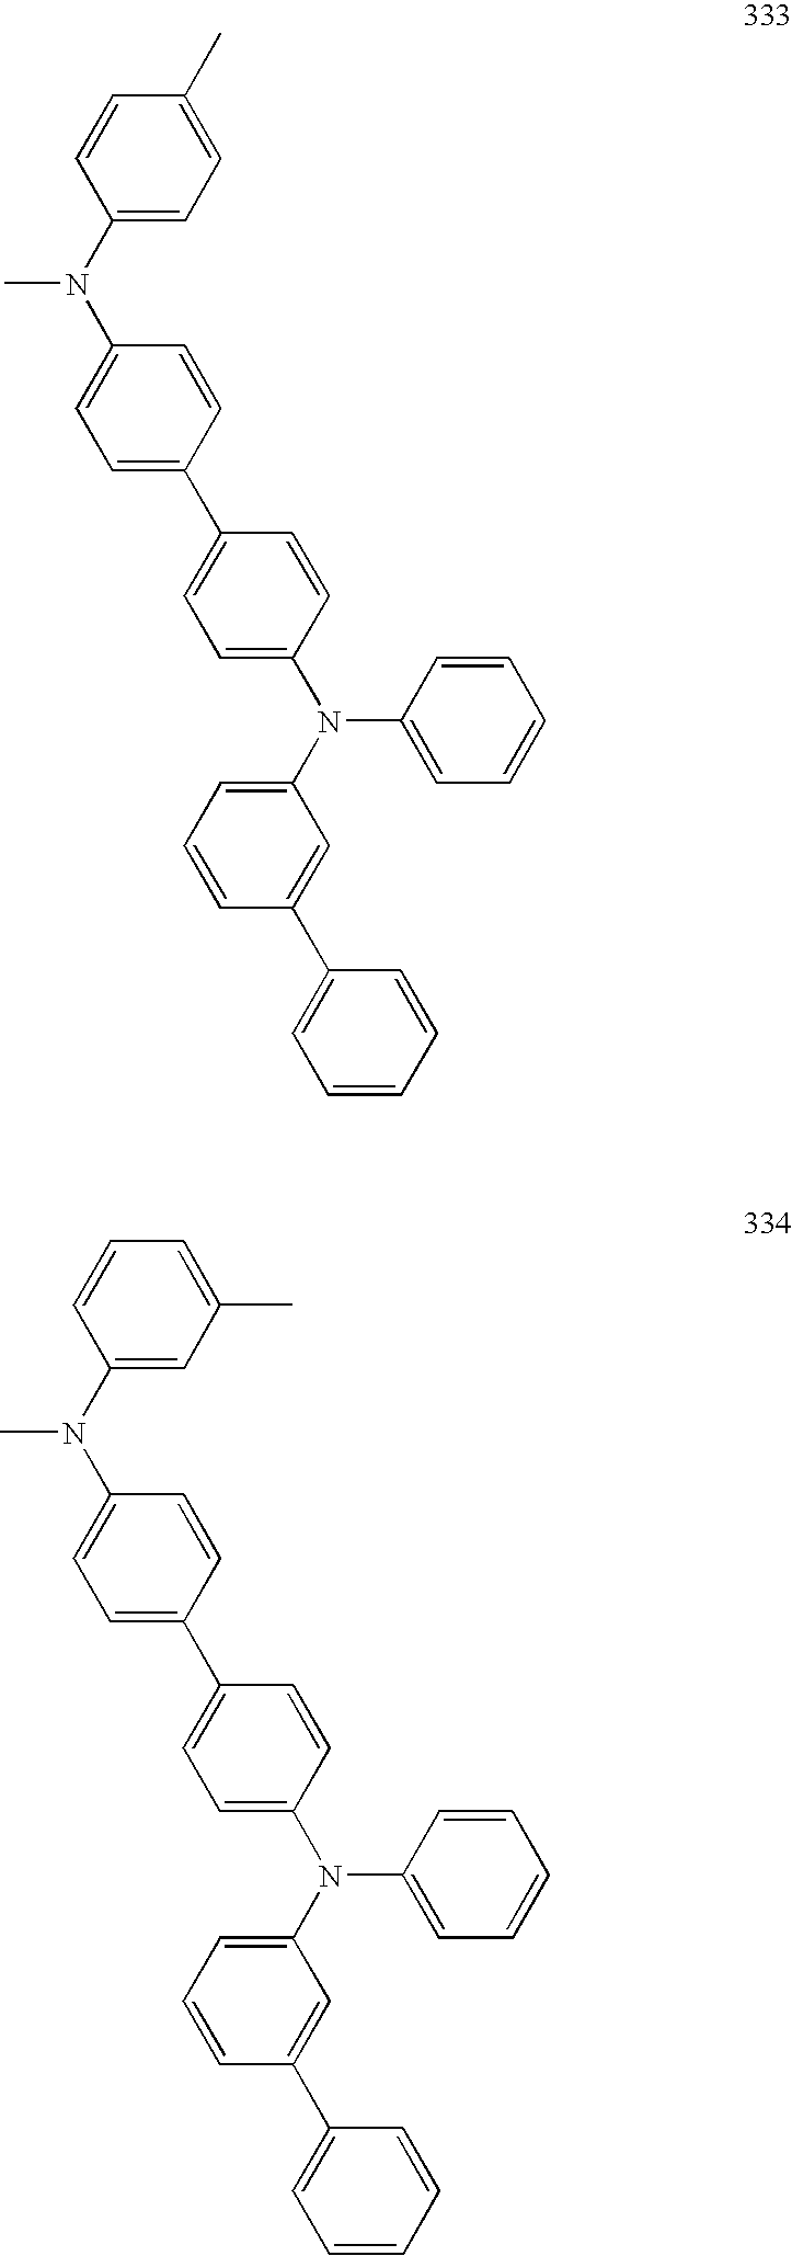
C1=C(N(C2=CC=C(C3=CC=C(N(C4=CC=CC(C5=CC=CC=C5)=C4)C4=CC=CC=C4)C=C3)C=C2)C)C=CC(C)=C1.C1=C(N(C2=CC=C(C3=CC=C(N(C4=CC=CC(C5=CC=CC=C5)=C4)C4=CC=CC=C4)C=C3)C=C2)C)C=CC=C1C
